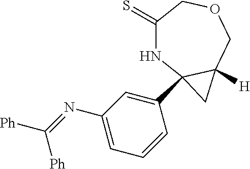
C1(=S)NC2(C3=CC(N=C([Ph])[Ph])=CC=C3)C([H])(COC1)C2
